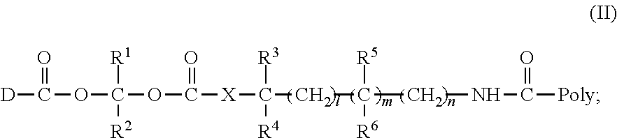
[D]C(OC(OC([X]C(CC(CNC([Poly])=O)([R5])[R6])([R3])[R4])=O)([R1])[R2])=O
